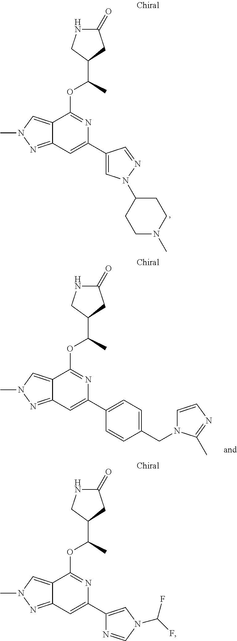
C1(=O)NCC(C(C)OC2=NC(C3=CN(C4CCN(C)CC4)N=C3)=CC3=NN(C)C=C23)C1.C1(=O)NCC(C(C)OC2=NC(C3=CN(C(F)F)C=N3)=CC3=NN(C)C=C23)C1.C1(=O)NCC(C(C)OC2=NC(C3=CC=C(CN4C=CN=C4C)C=C3)=CC3=NN(C)C=C23)C1
